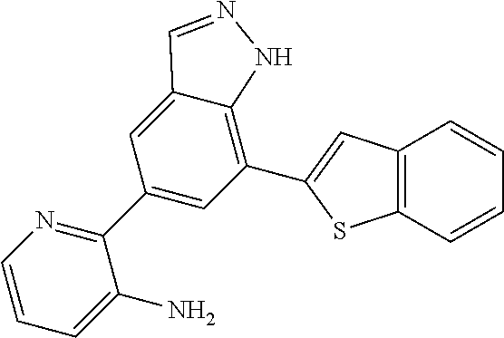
C1(C2=CC(C3=CC4=C(S3)C=CC=C4)=C3C(=C2)C=NN3)=NC=CC=C1N
